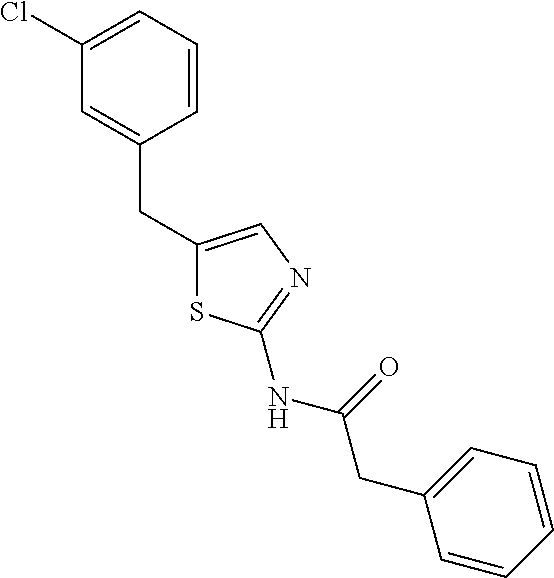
C1(CC2=CC(Cl)=CC=C2)=CN=C(NC(CC2=CC=CC=C2)=O)S1
